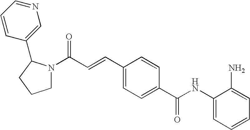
C1(NC(C2=CC=C(C=CC(=O)N3CCCC3C3=CN=CC=C3)C=C2)=O)=CC=CC=C1N
